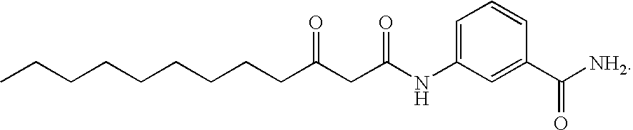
CCCCCCCCCC(CC(NC1=CC=CC(C([NH2])=O)=C1)=O)=O
